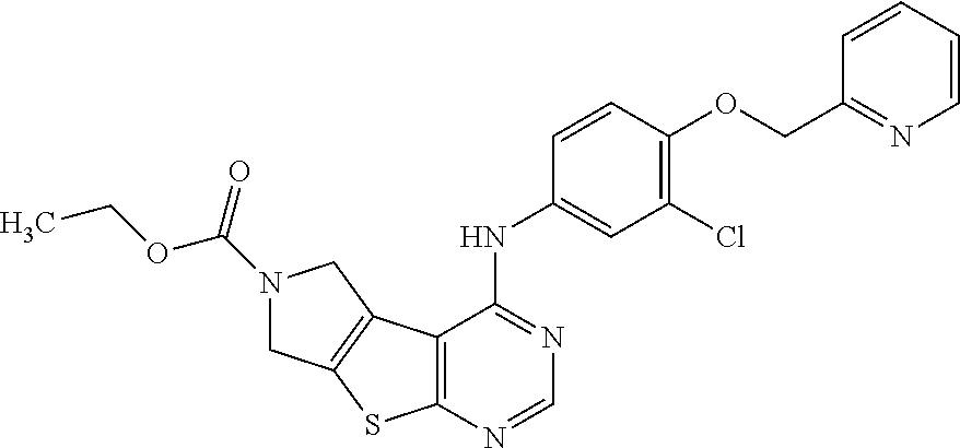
C12=C(N=CN=C1NC1=CC(Cl)=C(OCC3=NC=CC=C3)C=C1)SC1=C2CN(C(=O)OCC)C1
